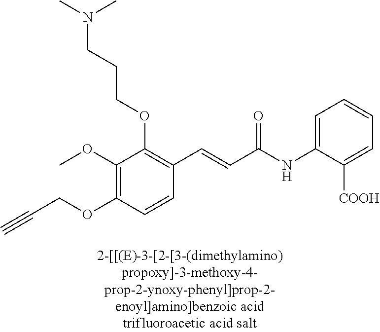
C1(OC)=C(OCC#C)C=CC(C=CC(NC2=CC=CC=C2[COOH])=O)=C1OCCCN(C)C
